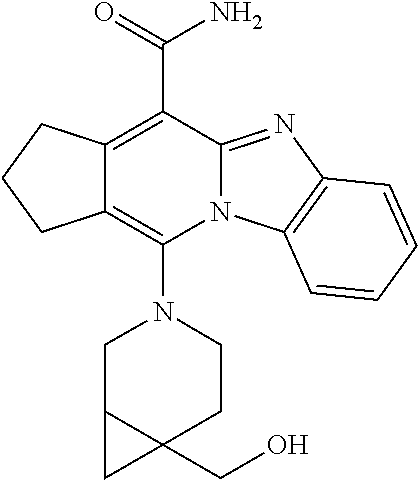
C12=C(N3CC4C(CO)(CC3)C4)N3C(=NC4=C3C=CC=C4)C(C(N)=O)=C1CCC2
